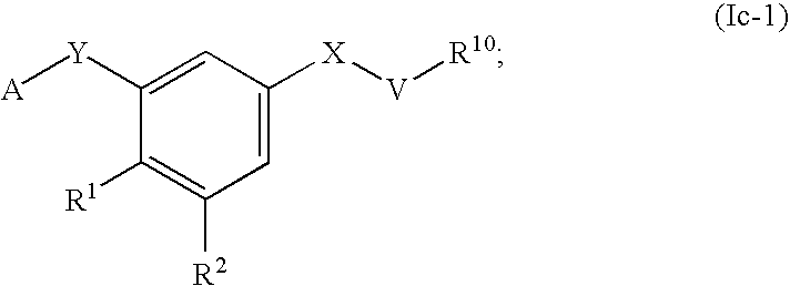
C1([Y][A])=CC([X][V][R10])=CC([R2])=C1[R1]
